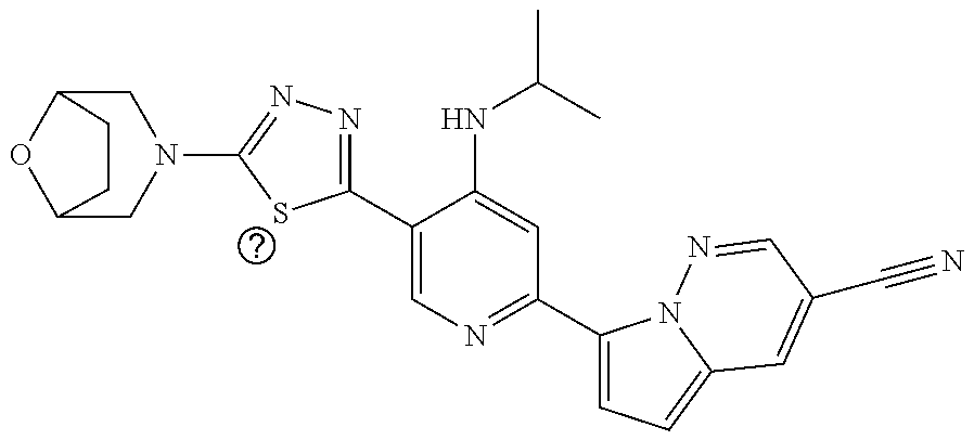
O1C2CN(C3=NN=C(C4=CN=C(C5=CC=C6N5N=CC(C#N)=C6)C=C4NC(C)C)S3)CC1CC2
